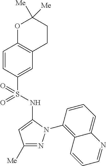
C1=CC(S(=O)(NC2=CC([Me])=NN2C2=C3C(=CC=C2)N=CC=C3)=O)=CC2=C1OC([Me])([Me])CC2
